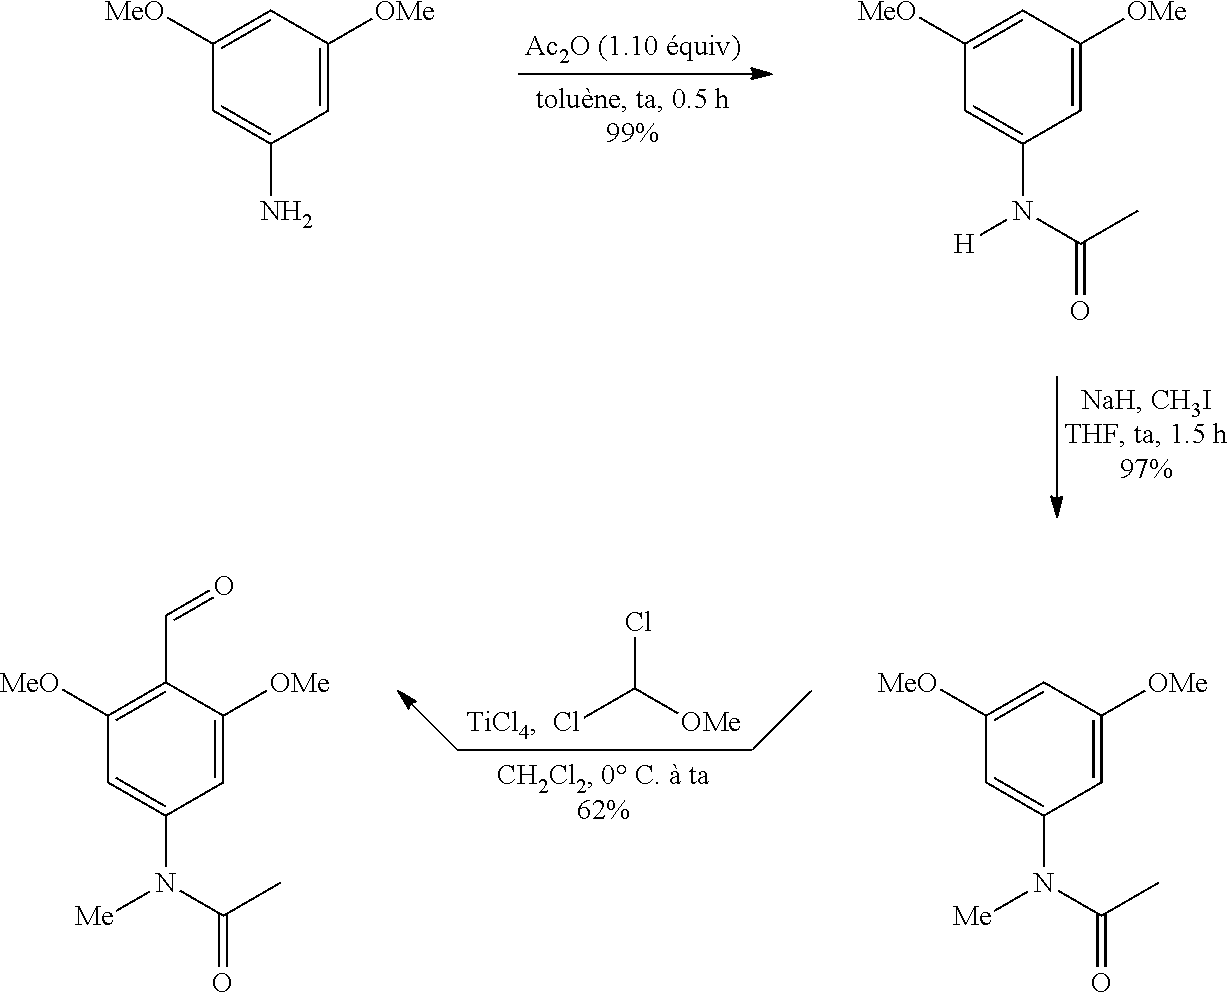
C1=C([OMe])C=C([MeO])C=C1N.C1=C([OMe])C=C([MeO])C=C1N(C(C)=O)[H].[OMe]C(Cl)Cl.C1=C([OMe])C=C([MeO])C=C1N(C(C)=O)[Me].C1=C([OMe])C(C=O)=C([MeO])C=C1N(C(C)=O)[Me]
